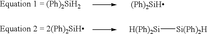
[(Ph)2SiH].[H(Ph)2Si][Si(Ph)2H]
